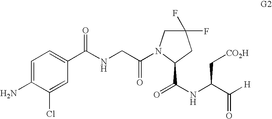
C1=C(N)C(Cl)=CC(C(NCC(=O)N2CC(F)(F)CC2C(NC(C([H])=O)C[CO2H])=O)=O)=C1
